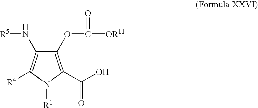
C1(OC(=O)[OR11])=C(C(O)=O)N([R1])C([R4])=C1N[R5]
